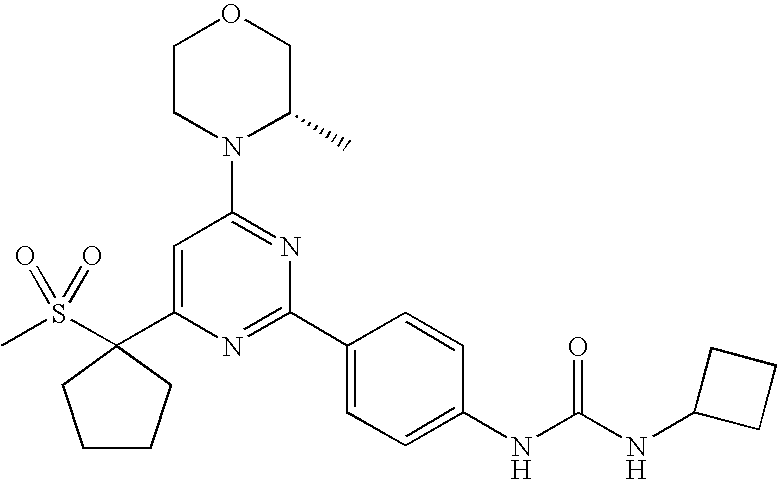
C1=C(C2(S(C)(=O)=O)CCCC2)N=C(C2=CC=C(NC(NC3CCC3)=O)C=C2)N=C1N1C(C)COCC1
